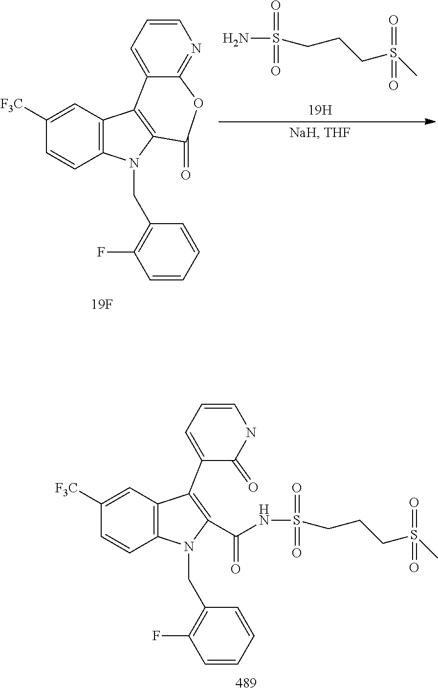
C12=C(C=CC([F3C])=C1)N(CC1=C(F)C=CC=C1)C(C(NS(=O)(=O)CCCS(C)(=O)=O)=O)=C2C1=CC=CNC1=O.C12=C(C=CC([F3C])=C1)N(CC1=C(F)C=CC=C1)C1=C2C2=CC=CN=C2OC1=O.NS(=O)(=O)CCCS(C)(=O)=O
